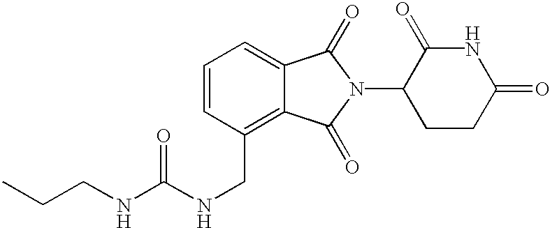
N1C(=O)CCC(N2C(=O)C3=CC=CC(CNC(=O)NCCC)=C3C2=O)C1=O
